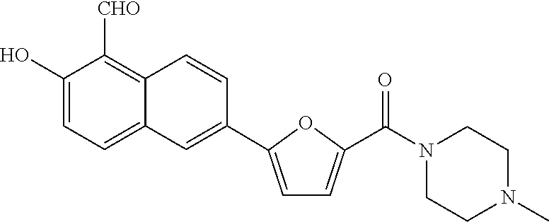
C1(O)=CC=C2C(=C1[CHO])C=CC(C1=CC=C(C(=O)N3CCN(C)CC3)O1)=C2
